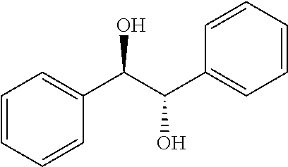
C1=CC=CC(C(C(O)C2=CC=CC=C2)O)=C1
